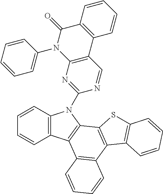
C12=C(C3=C(N1C1=NC4=C(C=N1)C1=C(C(=O)N4C4=CC=CC=C4)C=CC=C1)C1=C(C4=C3C=CC=C4)C3=C(S1)C=CC=C3)C=CC=C2
